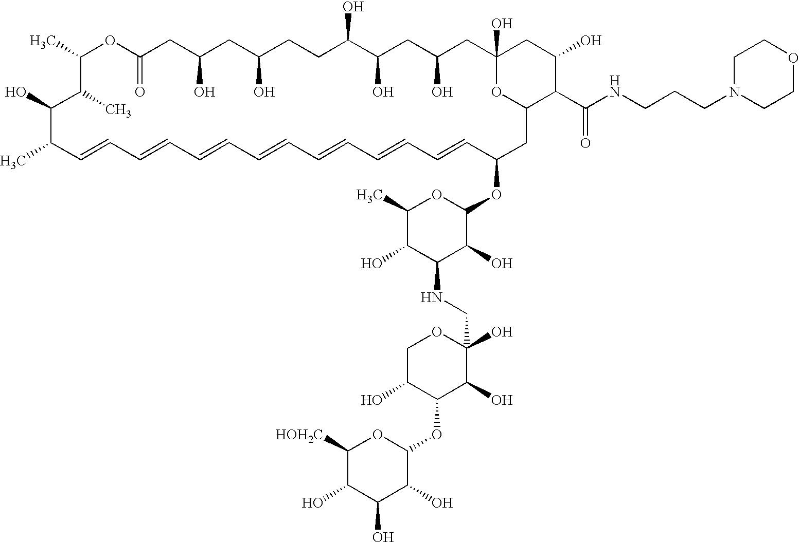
CC1C=CC=CC=CC=CC=CC=CC=CC(OC2OC(C)C(O)C(NCC3(O)OCC(O)C(OC4OC([HOH2C])C(O)C(O)C4O)C3O)C2O)CC2OC(O)(CC(O)CC(O)C(O)CCC(O)CC(O)CC(=O)OC(C)C(C)C1O)CC(O)C2C(NCCCN1CCOCC1)=O
